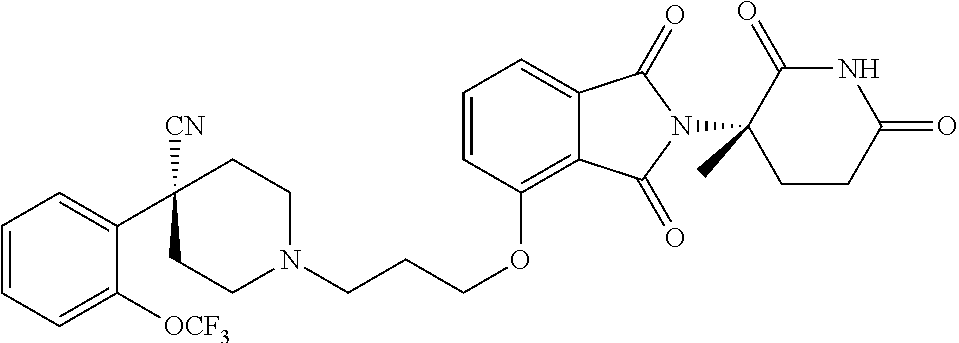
C1N(CCCOC2=C3C(=CC=C2)C(=O)N(C2(C)C(=O)NC(=O)CC2)C3=O)CCC(C2=CC=CC=C2[OCF3])([CN])C1
